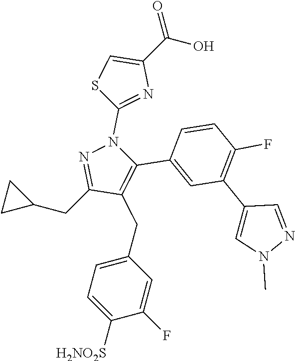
C(C1CC1)C1=NN(C2=NC(C(=O)O)=CS2)C(C2=CC(C3=CN(C)N=C3)=C(F)C=C2)=C1CC1=CC=C([H2NO2S])C(F)=C1
